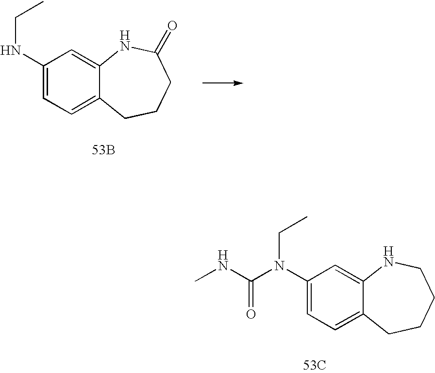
C1(NCC)=CC=C2C(=C1)NC(=O)CCC2.[53B].C1(N(CC)C(=O)NC)=CC=C2C(=C1)NCCCC2.[53C]
